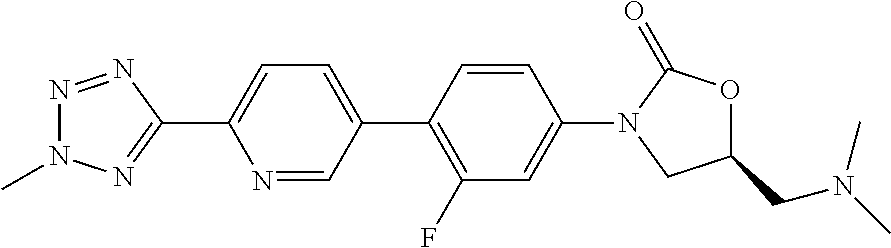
N1(C)N=NC(C2=CC=C(C3=C(F)C=C(N4CC(CN(C)C)OC4=O)C=C3)C=N2)=N1
